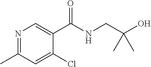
N1=C(C)C=C(Cl)C(C(NCC(O)(C)C)=O)=C1
